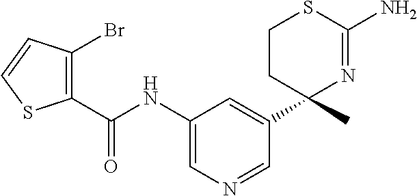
C(NC1=CN=CC(C2(C)N=C(N)SCC2)=C1)(=O)C1=C(Br)C=CS1
